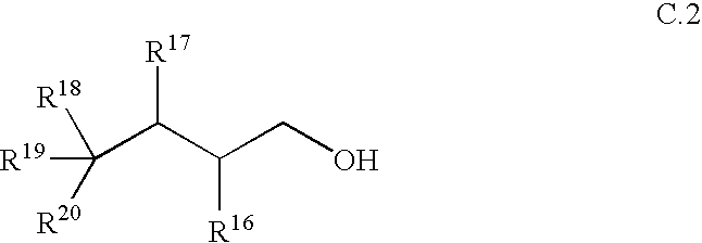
C(C(C([R16])CO)[R17])([R19])([R18])[R20]
